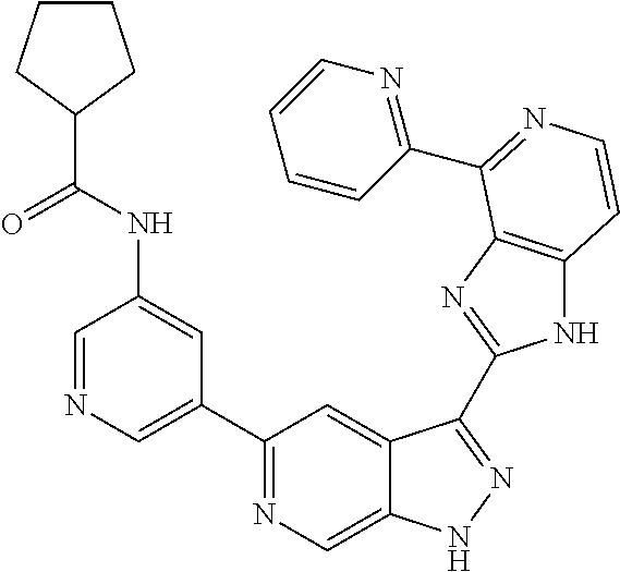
C1=NC=C(C2=NC=C3C(=C2)C(C2=NC4=C(N2)C=CN=C4C2=NC=CC=C2)=NN3)C=C1NC(C1CCCC1)=O
